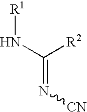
C(=N[CN])(N[R1])[R2]
